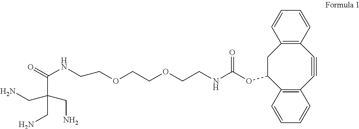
C(CN)(CN)(CN)C(NCCOCCOCCNC(OC1CC2=C(C#CC3=C1C=CC=C3)C=CC=C2)=O)=O
